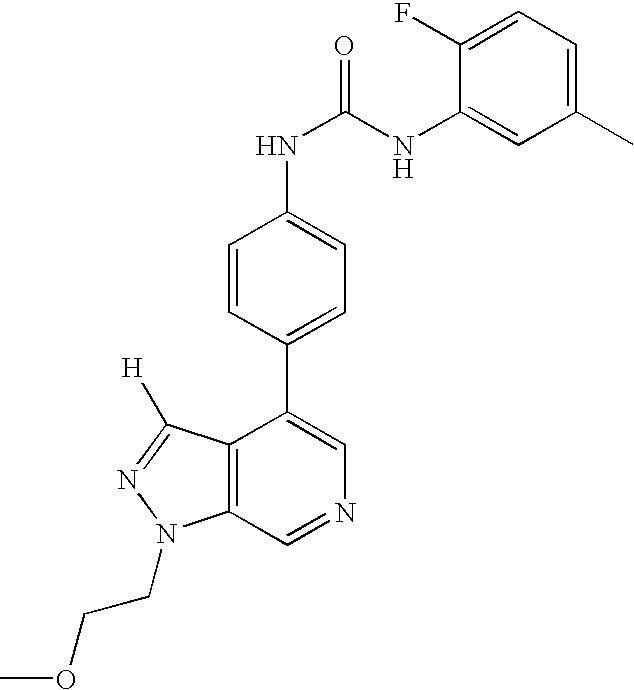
C12=C(C=NC=C1C1=CC=C(NC(=O)NC3=CC(C)=CC=C3F)C=C1)N(CCOC)N=C2[H]
